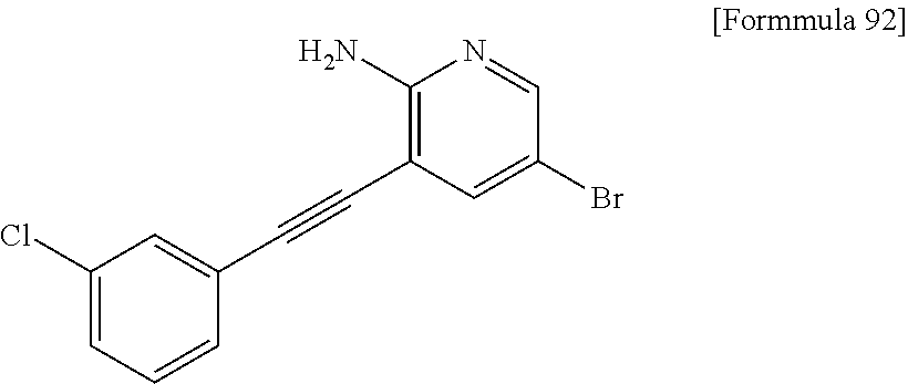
C1(Cl)=CC=CC(C#CC2=C(N)N=CC(Br)=C2)=C1
